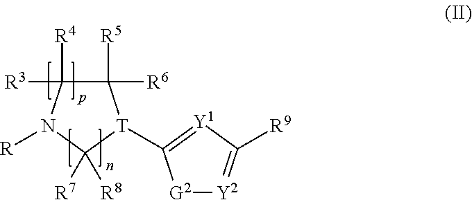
[G2]1[Y2]=C([R9])[Y1]=C1[T]1C([R5])([R6])C([R4])([R3])N([R])C1([R7])[R8]
